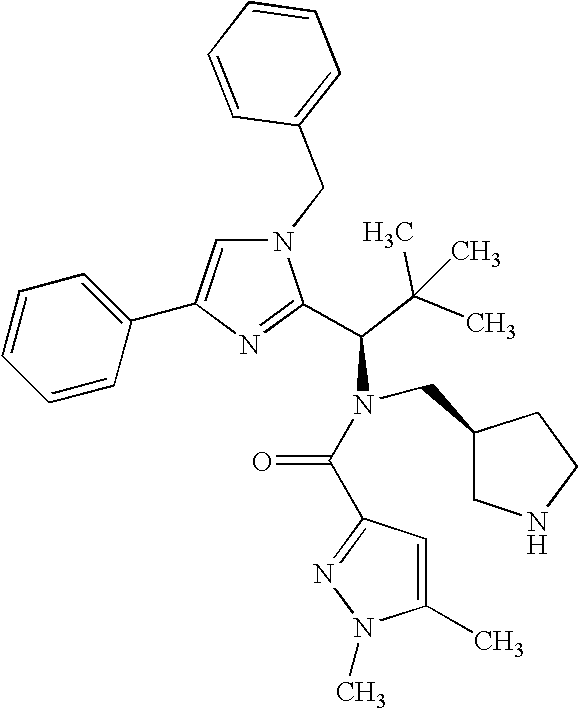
N1(CC2=CC=CC=C2)C=C(C2=CC=CC=C2)N=C1C(C(C)(C)C)N(CC1CNCC1)C(=O)C1=NN(C)C(C)=C1
